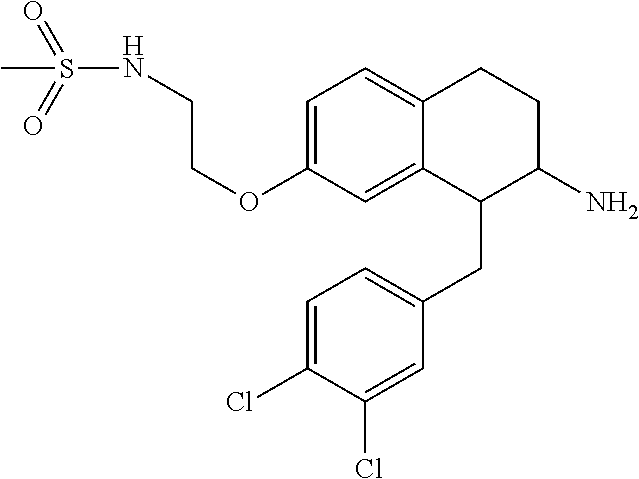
C1=C(OCCNS(=O)(=O)C)C=C2C(=C1)CCC(N)C2CC1=CC=C(Cl)C(Cl)=C1
